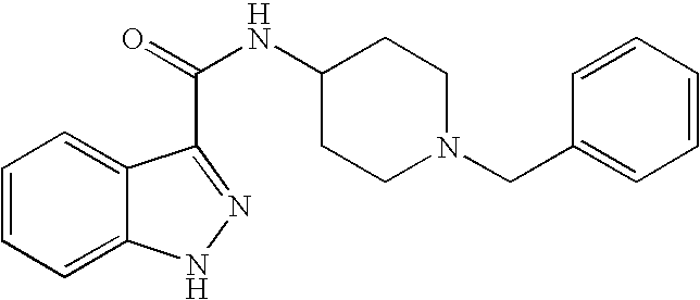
C1=CC=C2C(=C1)C(C(=O)NC1CCN(CC3=CC=CC=C3)CC1)=NN2
